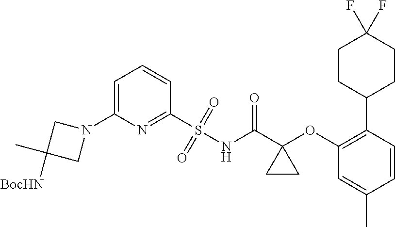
C1=C(N2CC(C)([BocHN])C2)N=C(S(NC(C2(OC3=C(C4CCC(F)(F)CC4)C=CC(C)=C3)CC2)=O)(=O)=O)C=C1
